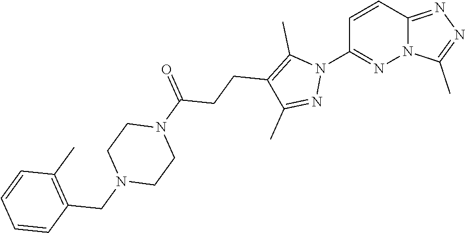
C1=CC2=NN=C(C)N2N=C1N1C(C)=C(CCC(N2CCN(CC3=C(C)C=CC=C3)CC2)=O)C(C)=N1
